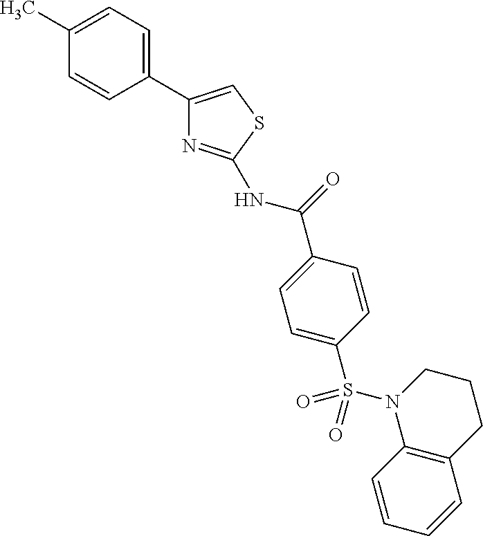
N(C(C1=CC=C(S(=O)(=O)N2C3=C(CCC2)C=CC=C3)C=C1)=O)C1=NC(C2=CC=C(C)C=C2)=CS1
